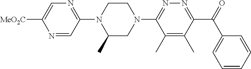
C1(C)=C(C)C(C(C2=CC=CC=C2)=O)=NN=C1N1CCN(C2=NC=C([MeO2C])N=C2)C(C)C1
